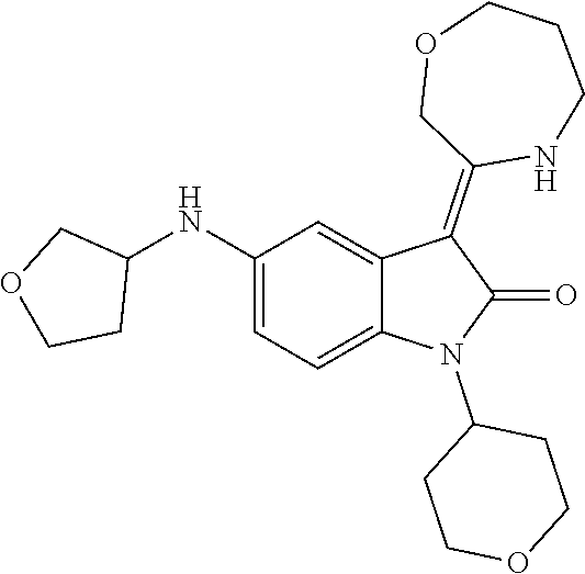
C1(NC2COCC2)=CC=C2C(=C1)C(=C1NCCCOC1)C(=O)N2C1CCOCC1
